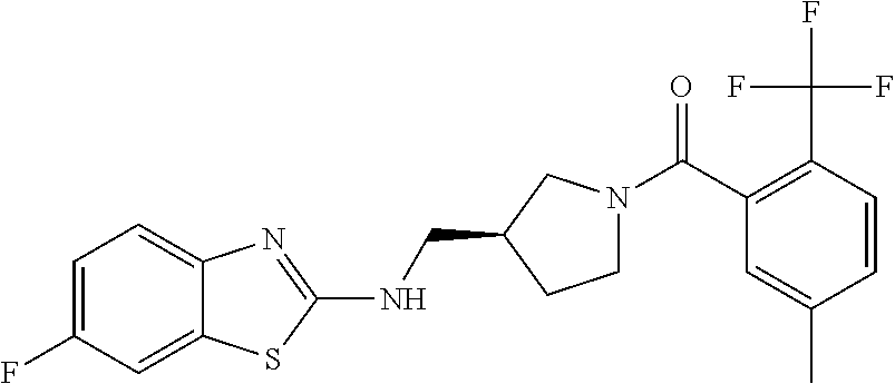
C1=C(F)C=C2C(=C1)N=C(NCC1CCN(C(C3=C(C(F)(F)F)C=CC(C)=C3)=O)C1)S2
